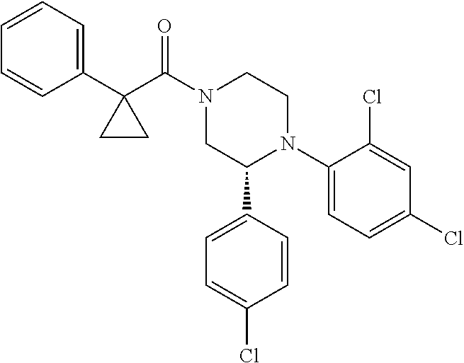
C1(C(N2CC(C3=CC=C(Cl)C=C3)N(C3=CC=C(Cl)C=C3Cl)CC2)=O)(C2=CC=CC=C2)CC1
